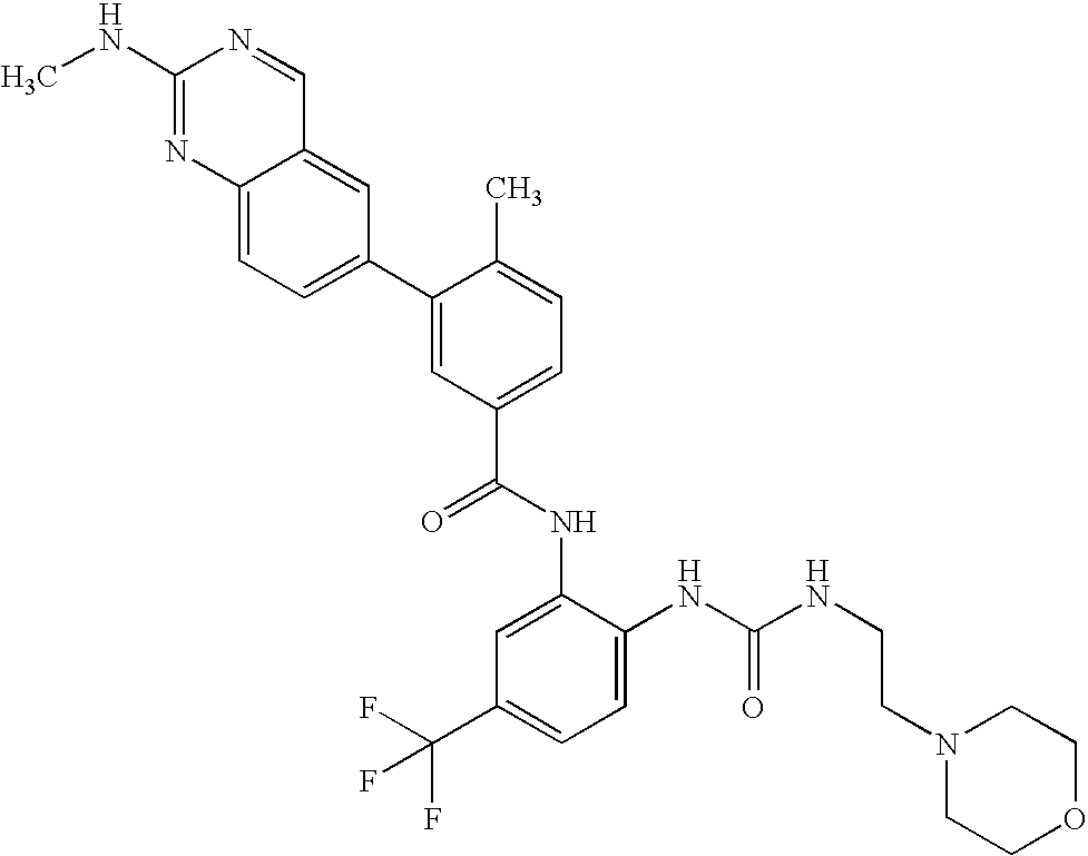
C12=CC=C(C3=CC(C(NC4=CC(C(F)(F)F)=CC=C4NC(NCCN4CCOCC4)=O)=O)=CC=C3C)C=C1C=NC(NC)=N2
